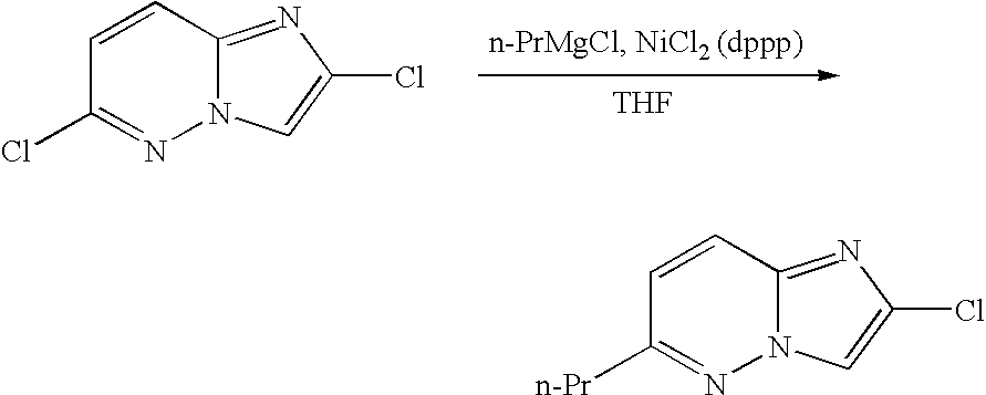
[THF].C1=CC2=NC(Cl)=CN2N=C1Cl.C1=CC2=NC(Cl)=CN2N=C1[n-Pr]
